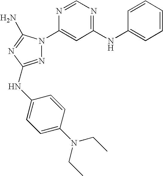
N1=C(NC2=CC=C(N(CC)CC)C=C2)N=C(N)N1C1=CC(NC2=CC=CC=C2)=NC=N1
